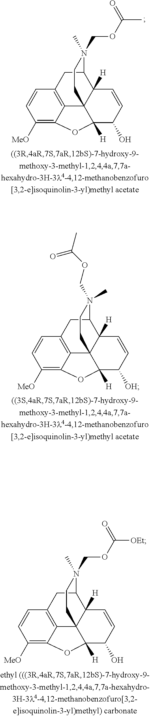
C1=CC([MeO])=C2C3=C1CC1C4([H])C3(C([H])(C(O)C=C4)O2)CCN1(COC(C)=O)C.C1=CC([MeO])=C2C3=C1CC1C4([H])C3(C([H])(C([OH])C=C4)O2)CCN1(C)COC(C)=O.C1=CC([MeO])=C2C3=C1CC1C4([H])C3(C([H])(C(O)C=C4)O2)CCN1(COC([OEt])=O)C
